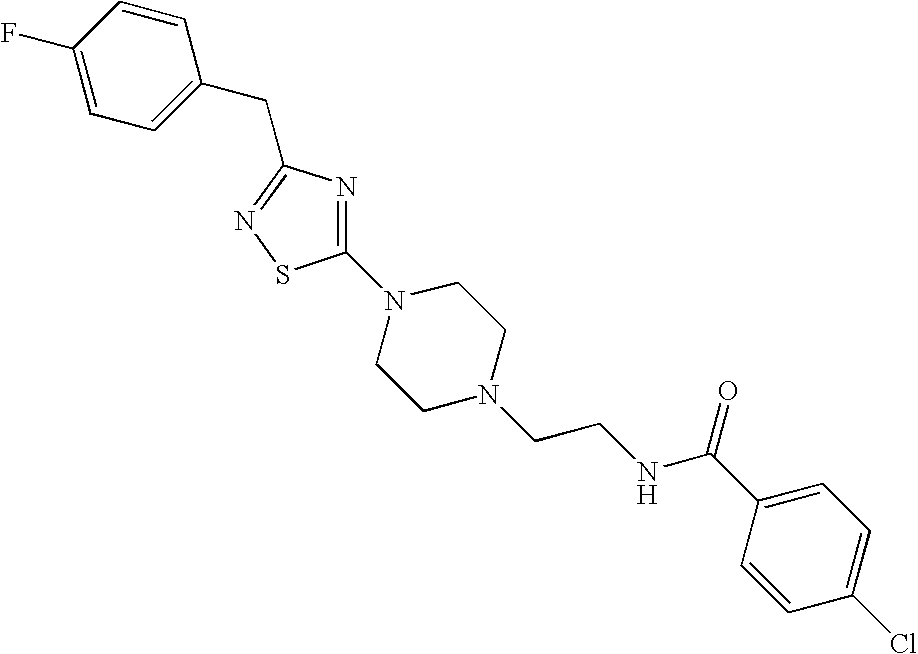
C1(F)=CC=C(CC2=NSC(N3CCN(CCNC(C4=CC=C(Cl)C=C4)=O)CC3)=N2)C=C1
